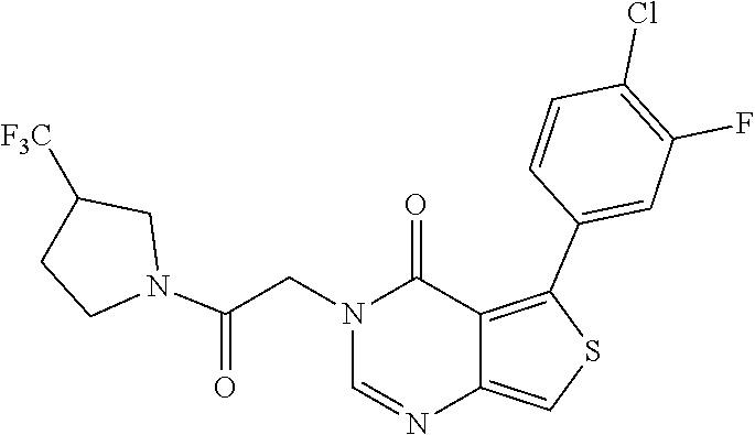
C1=NC2=CSC(C3=CC(F)=C(Cl)C=C3)=C2C(=O)N1CC(N1CCC([F3C])C1)=O
